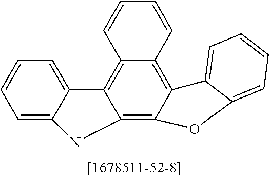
C1=CC=C2C(=C1)C1=C3C(=C4C(=C1N2)OC1=CC=CC=C41)C=CC=C3
